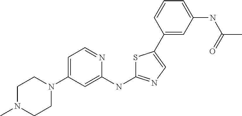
C1N(C)CCN(C2=CC=NC(NC3=NC=C(C4=CC(NC(C)=O)=CC=C4)S3)=C2)C1
